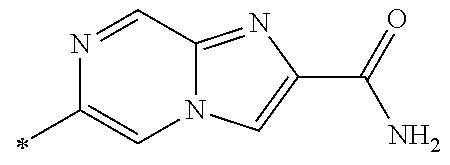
N1=CC2=NC(C(N)=O)=CN2C=C1C
